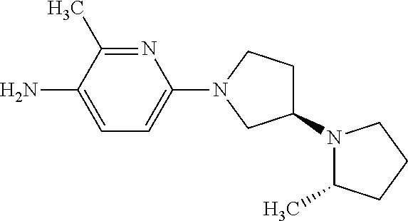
C1=C(N)C(C)=NC(N2CC(N3C(C)CCC3)CC2)=C1
